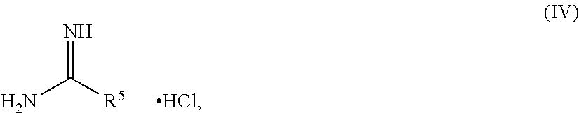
NC([R5])=N.[HCl]
